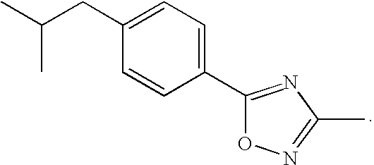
C1(CC(C)C)=CC=C(C2=NC(C)=NO2)C=C1
